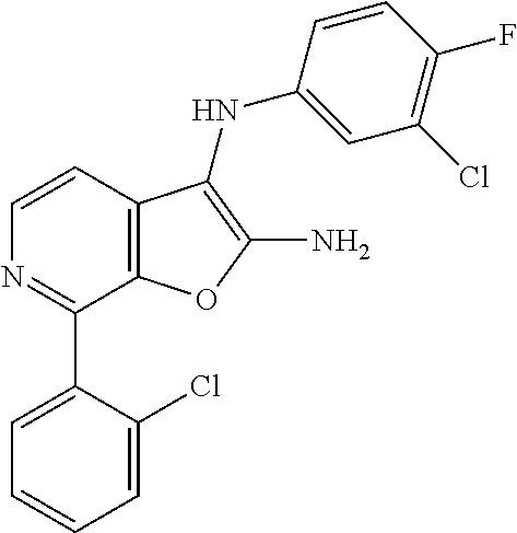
N1=C(C2=CC=CC=C2Cl)C2=C(C=C1)C(NC1=CC(Cl)=C(F)C=C1)=C(N)O2
